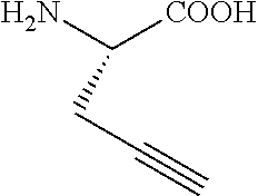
NC([COOH])CC#C
